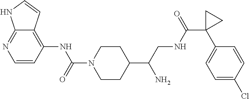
C1(C(CNC(C2(C3=CC=C(Cl)C=C3)CC2)=O)N)CCN(C(=O)NC2=C3C(=NC=C2)NC=C3)CC1
